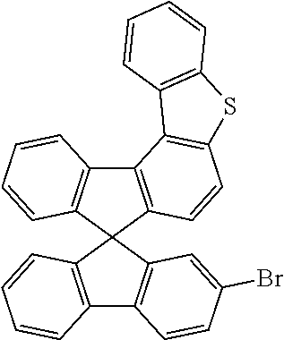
C12=C(C3(C4=C1C=CC=C4)C1=C(C4=C3C=C(Br)C=C4)C=CC=C1)C=CC1=C2C2=C(S1)C=CC=C2
